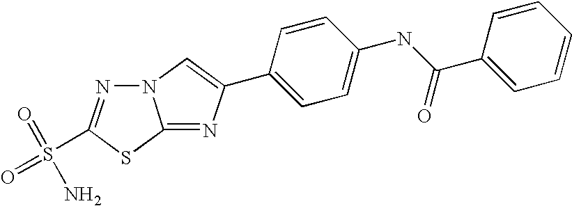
N12N=C(S(=O)(=O)N)SC1=NC(C1=CC=C(NC(C3=CC=CC=C3)=O)C=C1)=C2
